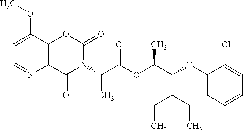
C1=C(OC)C2=C(N=C1)C(=O)N(C(C(OC(C(OC1=CC=CC=C1Cl)C(CC)CC)C)=O)C)C(=O)O2
